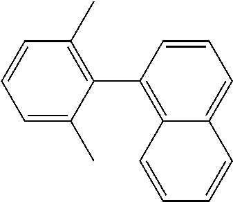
C1(C)=C(C2=C3C(=CC=C2)C=CC=C3)C(C)=CC=C1
